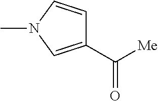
C1(C([Me])=O)=CN(C)C=C1
